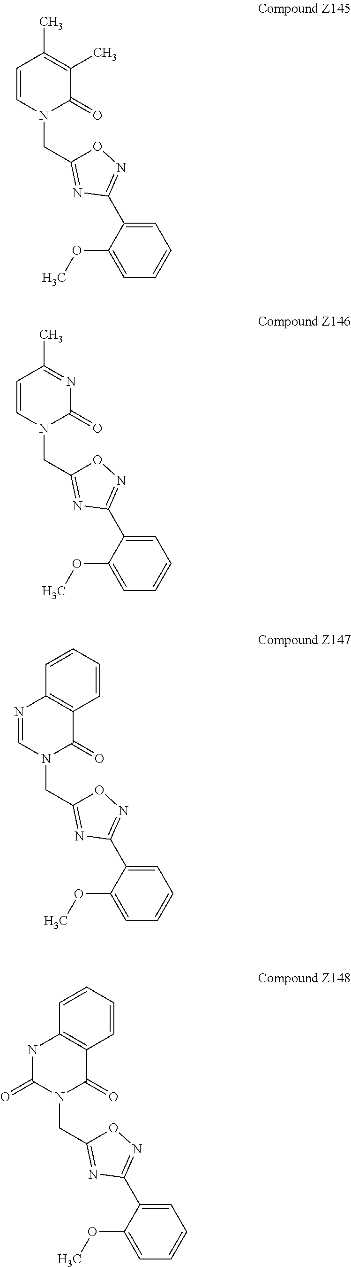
C1=CN(CC2=NC(C3=CC=CC=C3OC)=NO2)C(=O)C(C)=C1C.C1=CN(CC2=NC(C3=CC=CC=C3OC)=NO2)C(=O)N=C1C.N1=CN(CC2=NC(C3=CC=CC=C3OC)=NO2)C(=O)C2=C1C=CC=C2.N1C(=O)N(CC2=NC(C3=CC=CC=C3OC)=NO2)C(=O)C2=C1C=CC=C2
